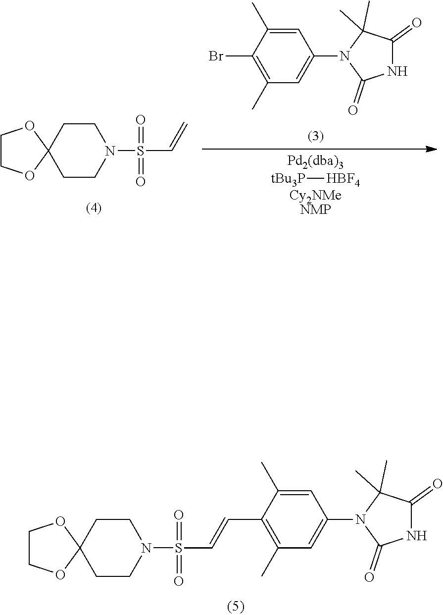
C1OC2(CCN(S(=O)(=O)C=CC3=C(C)C=C(N4C(=O)NC(=O)C4(C)C)C=C3C)CC2)OC1.C1OC2(CCN(S(=O)(=O)C=C)CC2)OC1.C1(Br)=C(C)C=C(N2C(C)(C)C(=O)NC2=O)C=C1C.[Pd2(dba)3].[tBu3P][HBF4].[Cy2NMeNMP]
